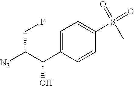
C1=CC(C(C([N3])CF)O)=CC=C1S(=O)(=O)C
